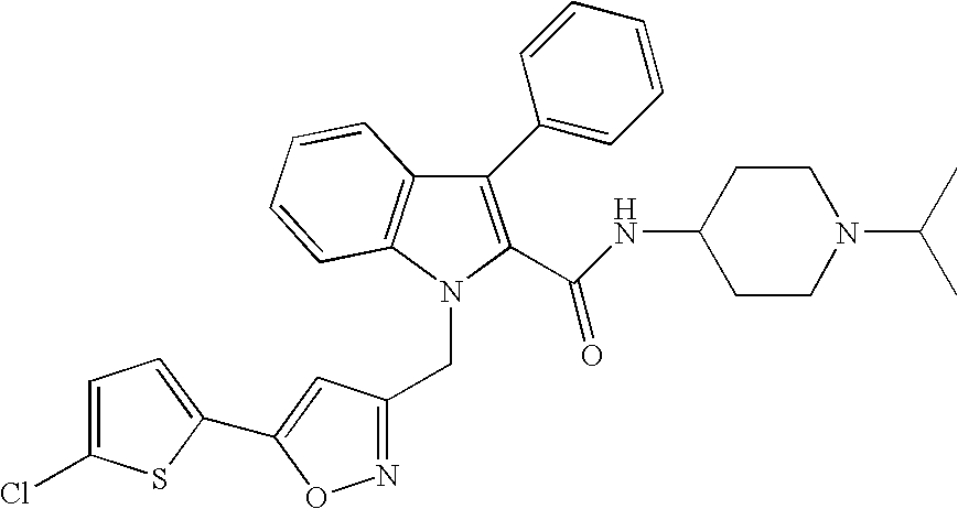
C1(NC(C2=C(C3=CC=CC=C3)C3=C(N2CC2=NOC(C4=CC=C(Cl)S4)=C2)C=CC=C3)=O)CCN(C(C)C)CC1
